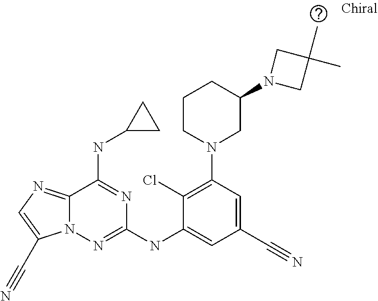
C1(Cl)=C(N2CC(N3CC(C)(C)C3)CCC2)C=C(C#N)C=C1NC1=NN2C(=NC=C2C#N)C(NC2CC2)=N1
